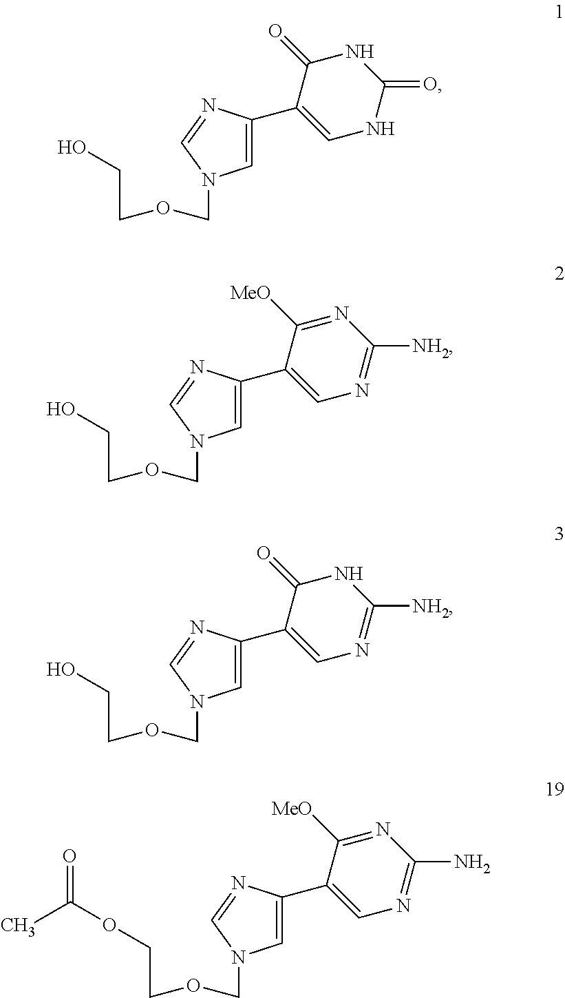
C(COCN1C=C(C2=CNC(=O)NC2=O)N=C1)O.C(COCN1C=C(C2=CN=C([NH2])N=C2[MeO])N=C1)O.C(COCN1C=C(C2=CN=C([NH2])NC2=O)N=C1)O.C(COCN1C=C(C2=CN=C(N)N=C2[MeO])N=C1)OC(C)=O
